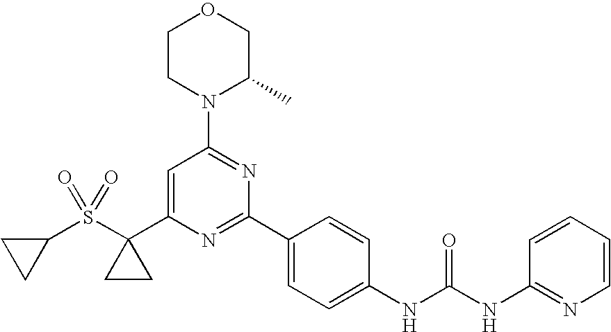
C1=C(C2(S(C3CC3)(=O)=O)CC2)N=C(C2=CC=C(NC(NC3=NC=CC=C3)=O)C=C2)N=C1N1C(C)COCC1
